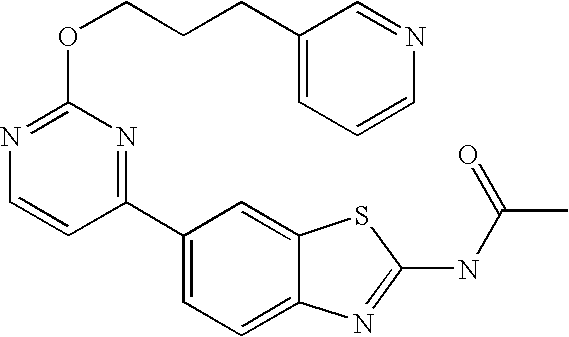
C1(C2=CC=C3C(=C2)SC(NC(C)=O)=N3)=NC(OCCCC2=CC=CN=C2)=NC=C1
